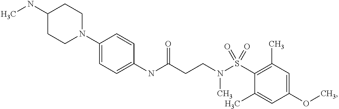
C1(NC(CCN(S(C2=C(C)C=C(OC)C=C2C)(=O)=O)C)=O)=CC=C(N2CCC(NC)CC2)C=C1
